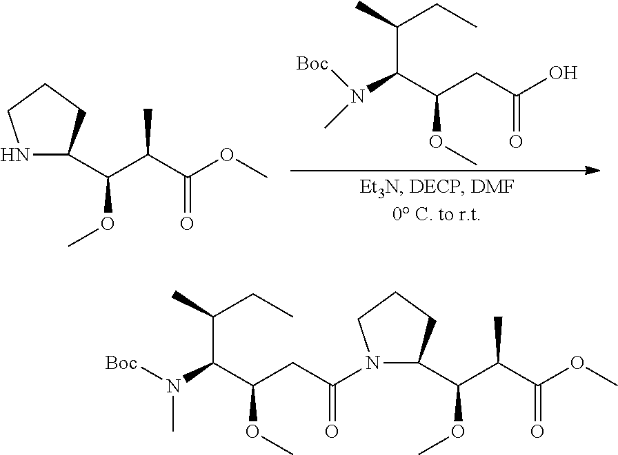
N(C(C(CC(=O)O)OC)C(C)CC)(C)[Boc].COC(C(C(=O)OC)C)C1CCCN1.COC(C(C(=O)OC)C)C1CCCN1C(CC(OC)C(N(C)[Boc])C(C)CC)=O
